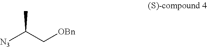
[N3]C(C[OBn])C
